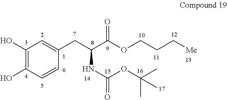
C1(O)=C(O)C=CC(CC(C(OCCC[Me])=O)NC(=O)OC(C)(C)C)=C1
